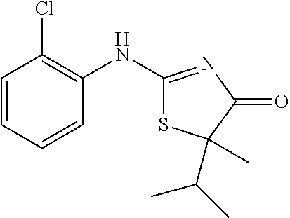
C1(NC2=NC(=O)C(C(C)C)(C)S2)=C(Cl)C=CC=C1
